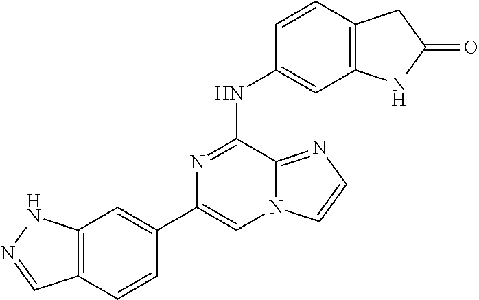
C12=C(C=CC(C3=CN4C(=NC=C4)C(NC4=CC5=C(C=C4)CC(=O)N5)=N3)=C1)C=NN2
